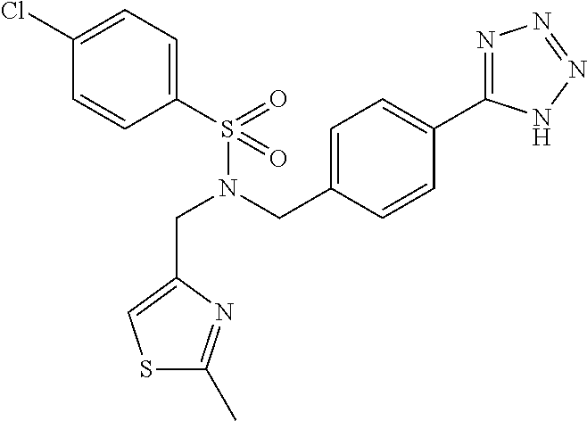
C(N(CC1=CC=C(C2=NN=NN2)C=C1)S(C1=CC=C(Cl)C=C1)(=O)=O)C1=CSC(C)=N1
